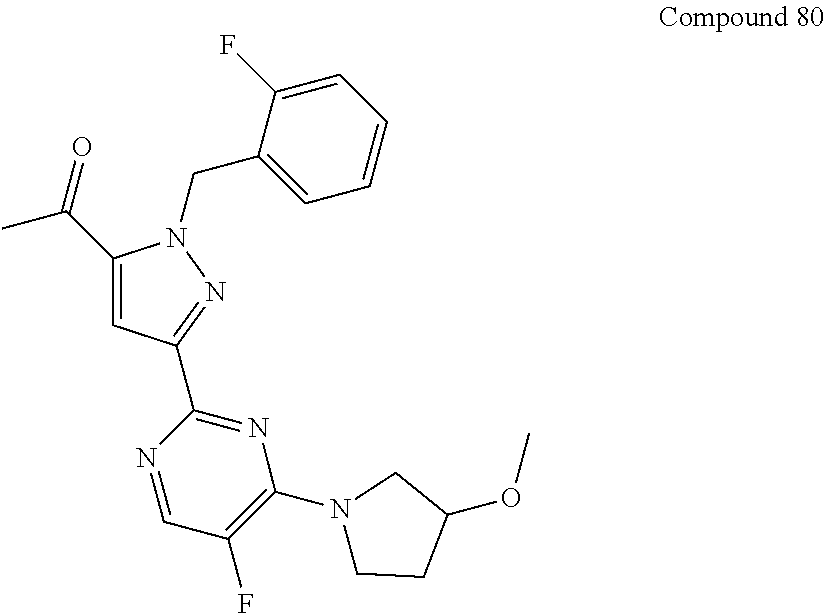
C(C1=CC(C2=NC(N3CCC(OC)C3)=C(F)C=N2)=NN1CC1=CC=CC=C1F)(=O)C
